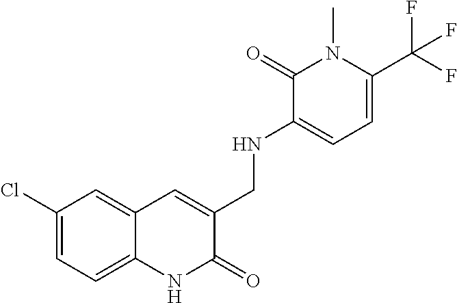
C1(Cl)=CC=C2C(=C1)C=C(CNC1=CC=C(C(F)(F)F)N(C)C1=O)C(=O)N2
